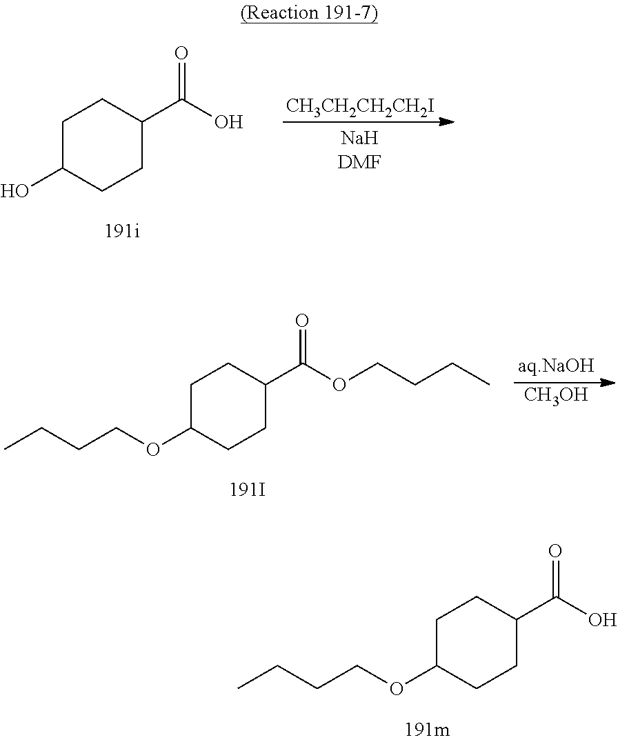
C1C(O)CCC(C(O)=O)C1.[CH3CH2CH2CH2I].C1C(OCCCC)CCC(C(OCCCC)=O)C1.[CH3OH].C1C(OCCCC)CCC(C(O)=O)C1
